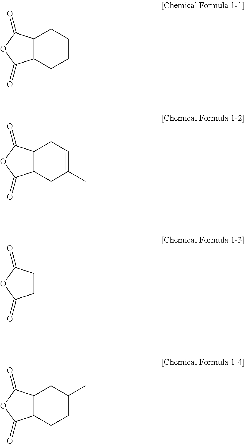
C12C(CCC(C)C1)C(=O)OC2=O.C12C(CCCC1)C(=O)OC2=O.C12C(CC(C)=CC1)C(=O)OC2=O.C1CC(=O)OC1=O
